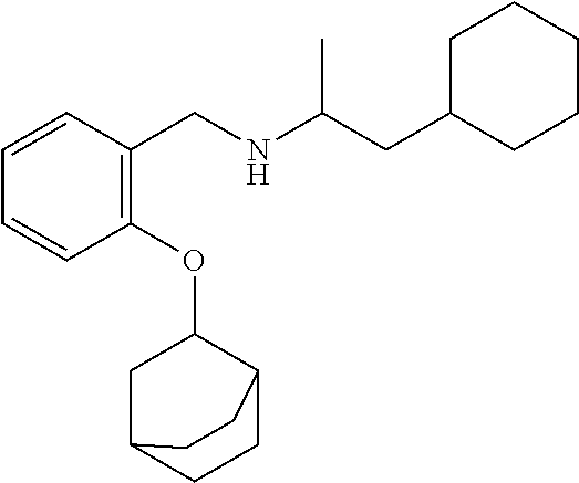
C1=CC(OC2CC3CCC2CC3)=C(CNC(CC2CCCCC2)C)C=C1
